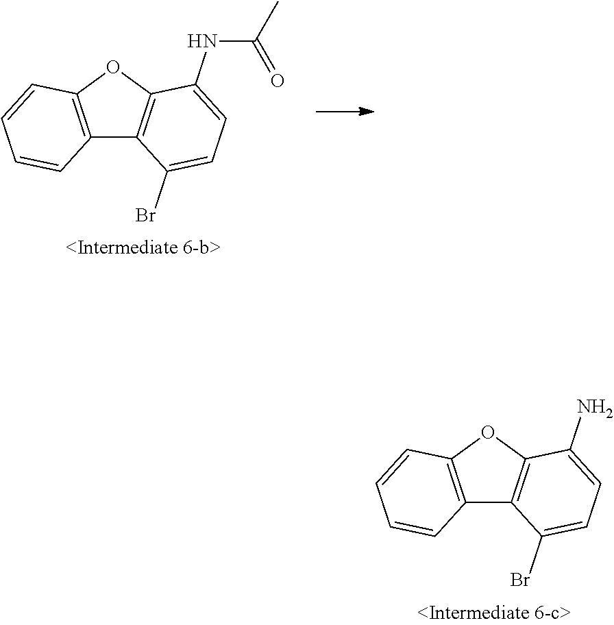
C12=C(OC3=C1C(Br)=CC=C3NC(C)=O)C=CC=C2.C12=C(OC3=C1C(Br)=CC=C3N)C=CC=C2
